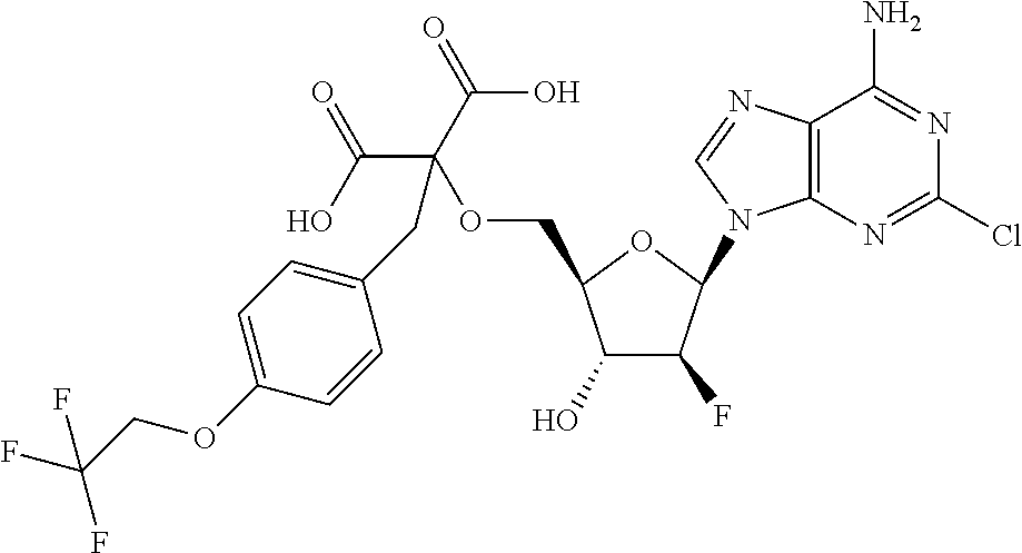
C12=C(N=CN1C1C(F)C(O)C(COC(C(O)=O)(C(=O)O)CC3=CC=C(OCC(F)(F)F)C=C3)O1)C(N)=NC(Cl)=N2
